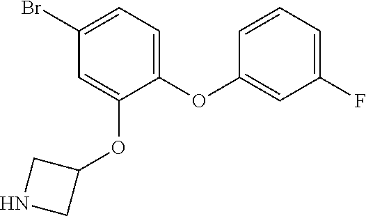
C1(OC2=CC(F)=CC=C2)=CC=C(Br)C=C1OC1CNC1
